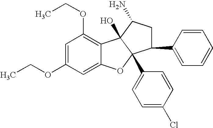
C1=C(OCC)C=C2C(=C1OCC)C1(O)C(C3=CC=C(Cl)C=C3)(O2)C(C2=CC=CC=C2)CC1N
